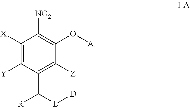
C1([X])=C([Y])C(C([L1][D])[R])=C([Z])C(O[A])=C1[NO2]
